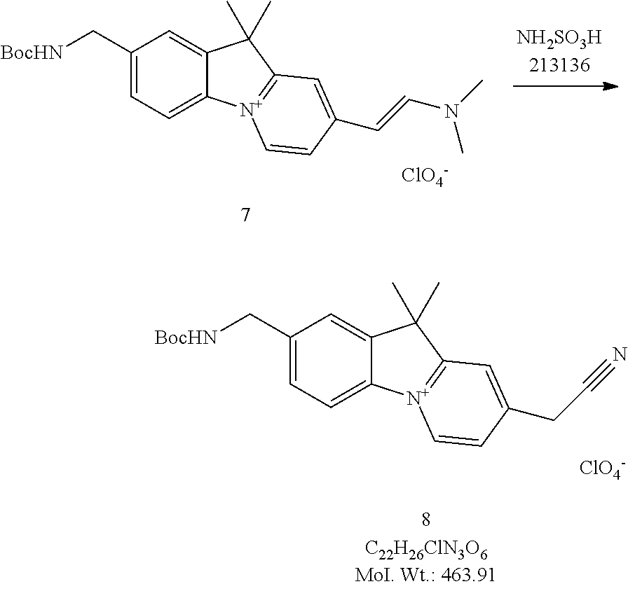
C1(C[BocHN])=CC=C2C(=C1)C(C)(C)C1=[N+]2C=CC(C=CN(C)C)=C1.[ClO4-].C1(C[BocHN])=CC=C2C(=C1)C(C)(C)C1=[N+]2C=CC(CC#N)=C1.[ClO4-]
